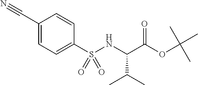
N(C(C(OC(C)(C)C)=O)C(C)C)S(C1=CC=C(C#N)C=C1)(=O)=O
